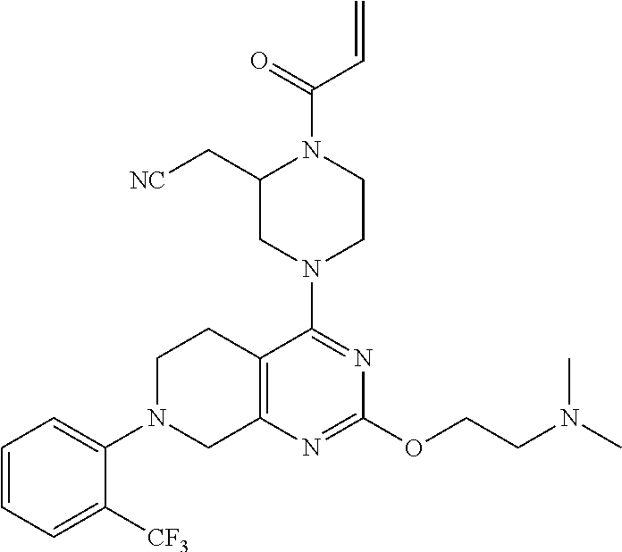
C12=C(N=C(OCCN(C)C)N=C1N1CCN(C(=O)C=C)C(C[NC])C1)CN(C1=CC=CC=C1[CF3])CC2
